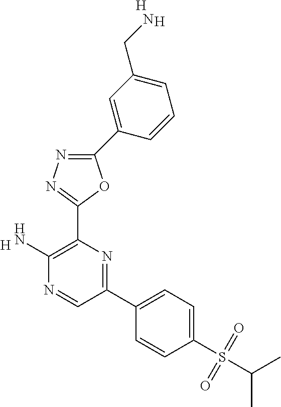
[H].C1(N)=C(C2=NN=C(C3=CC(CN)=CC=C3)O2)N=C(C2=CC=C(S(C(C)C)(=O)=O)C=C2)C=N1.[H].[H]
